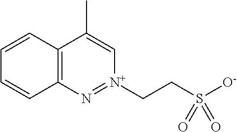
C12=C(C=CC=C1)C(C)=C[N+](CCS([O-])(=O)=O)=N2
